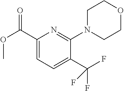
C1(C(OC)=O)=CC=C(C(F)(F)F)C(N2CCOCC2)=N1
